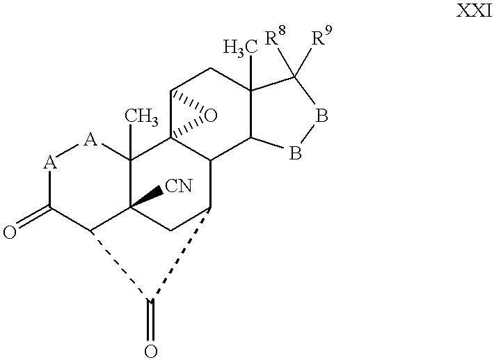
C12CC3(C)C(C4C5CC6([CN])C(C)([A][A]C(=O)C6C5=O)C14O2)BBC3([R8])[R9]
